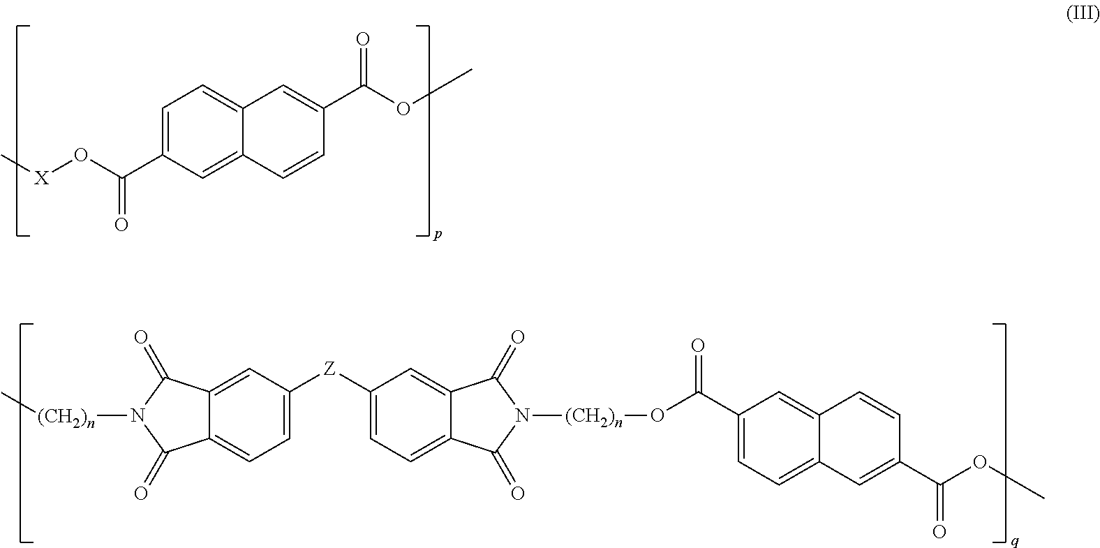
C1=C(C(O[X]C)=O)C=C2C(=C1)C=C(C(OC)=O)C=C2.C1([Z]C2=CC=C3C(=C2)C(=O)N([(CH2)n]C)C3=O)=CC=C2C(=C1)C(=O)N([(CH2)n]OC(C1=CC=C3C(=C1)C=CC(C(OC)=O)=C3)=O)C2=O
